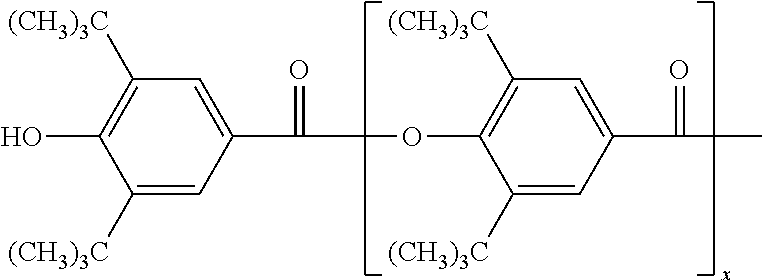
C1([(CH3)3C])=CC(C(OC2=C([(CH3)3C])C=C(C(C)=O)C=C2[(CH3)3C])=O)=CC([(CH3)3C])=C1O
